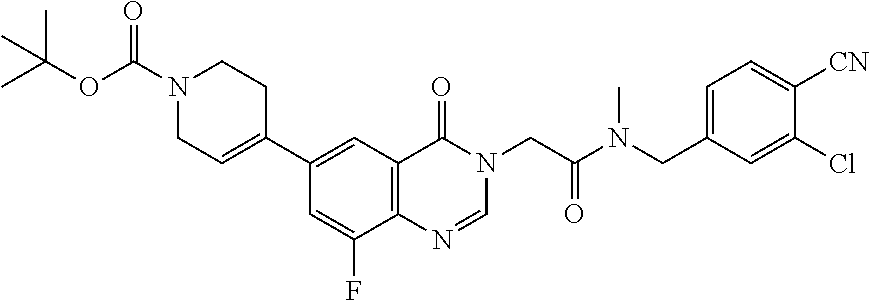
C(OC(N1CC=C(C2=CC3=C(C(F)=C2)N=CN(CC(N(CC2=CC=C([CN])C(Cl)=C2)C)=O)C3=O)CC1)=O)(C)(C)C
